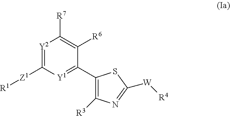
[Y2]1=C([Z1][R1])[Y1]=C(C2=C([R3])N=C([W][R4])S2)C([R6])=C1[R7]
